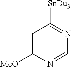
C1=C([MeO])N=CN=C1[SnBu3]
